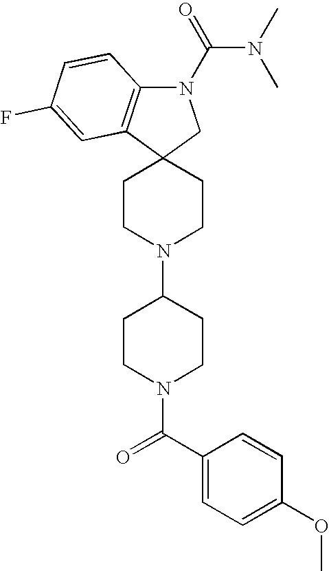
C1CN(C2CCN(C(C3=CC=C(OC)C=C3)=O)CC2)CCC12CN(C(=O)N(C)C)C1=C2C=C(F)C=C1
